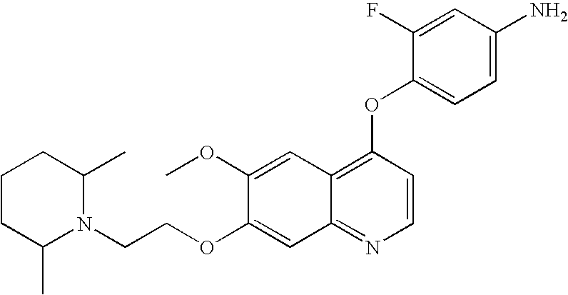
C1=C(F)C(OC2=C3C(=NC=C2)C=C(OCCN2C(C)CCCC2C)C(OC)=C3)=CC=C1N
